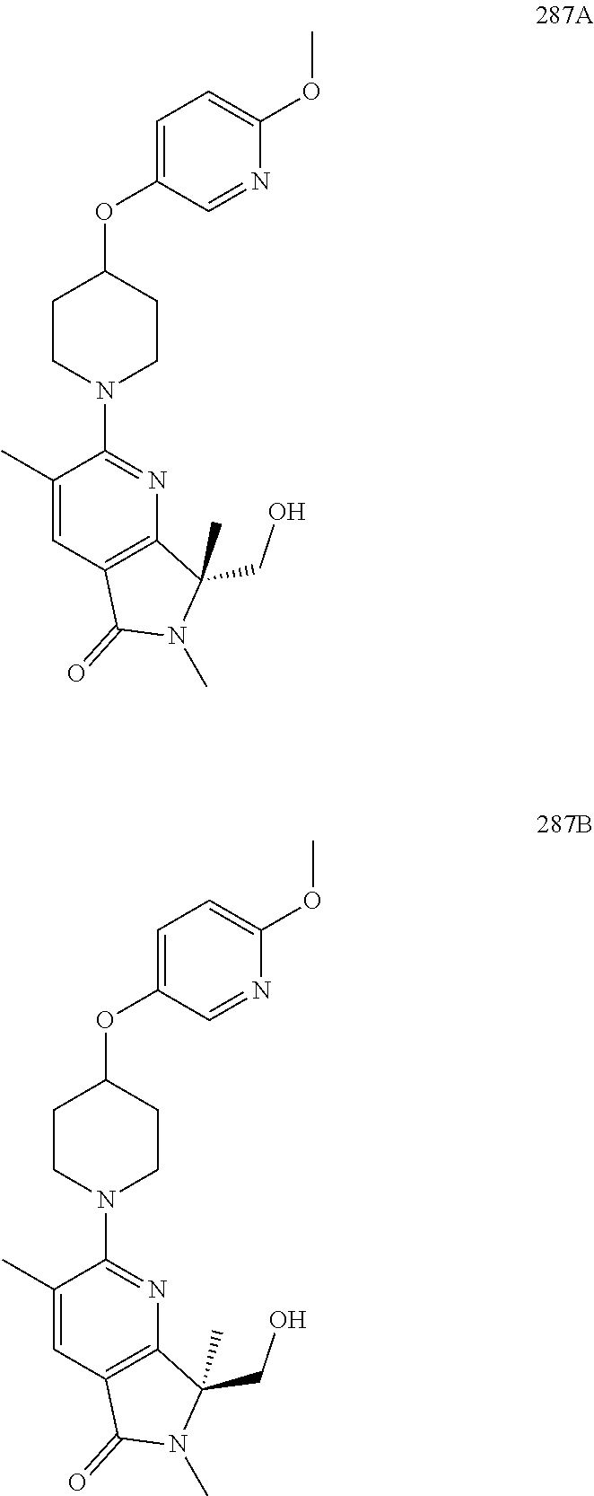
C1CN(C2=NC3=C(C=C2C)C(=O)N(C)C3(CO)C)CCC1OC1=CC=C(OC)N=C1.C1CN(C2=NC3=C(C=C2C)C(=O)N(C)C3(CO)C)CCC1OC1=CC=C(OC)N=C1
